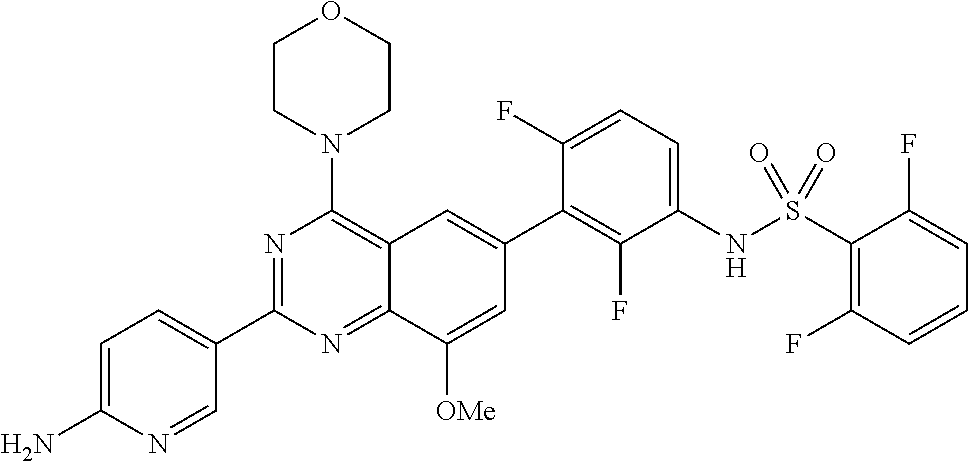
C12=NC(C3=CC=C(N)N=C3)=NC(N3CCOCC3)=C1C=C(C1=C(F)C(NS(C3=C(F)C=CC=C3F)(=O)=O)=CC=C1F)C=C2[OMe]
